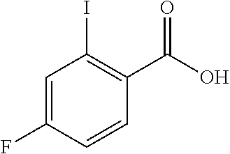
C1=C(F)C=CC(C(O)=O)=C1I
